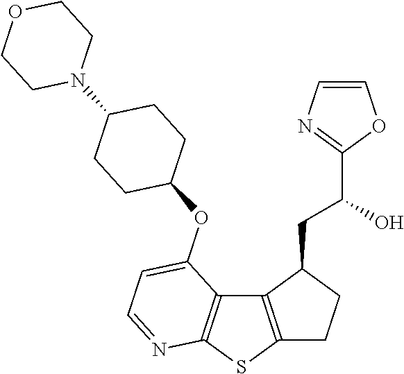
C12=C(SC3=C1C(OC1CCC(N4CCOCC4)CC1)=CC=N3)CCC2CC(C1=NC=CO1)O
